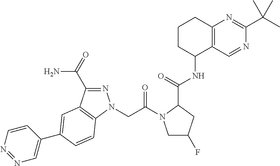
C12=C(N=C(C(C)(C)C)N=C1)CCCC2NC(C1CC(F)CN1C(CN1N=C(C(=O)N)C2=C1C=CC(C1=CN=NC=C1)=C2)=O)=O
